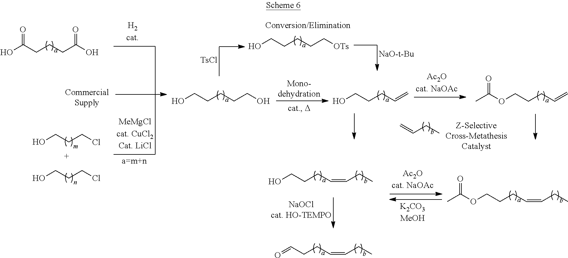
OCCCCC[OTs].[NaO-t-Bu].[TsCl].OC(CCCC(O)=O)=O.OCCCCl.OCCCCl.OCCCCCO.OCCCC=C.C=CCC.OCCCC=CCC.O=CCCC=CCC.O=C(OCCCC=C)C.O=C(OCCCC=CCC)C
